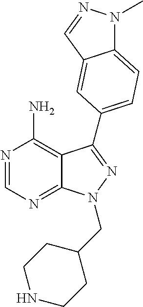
C12=NC=NC(N)=C1C(C1=CC=C3N(C)N=CC3=C1)=NN2CC1CCNCC1
